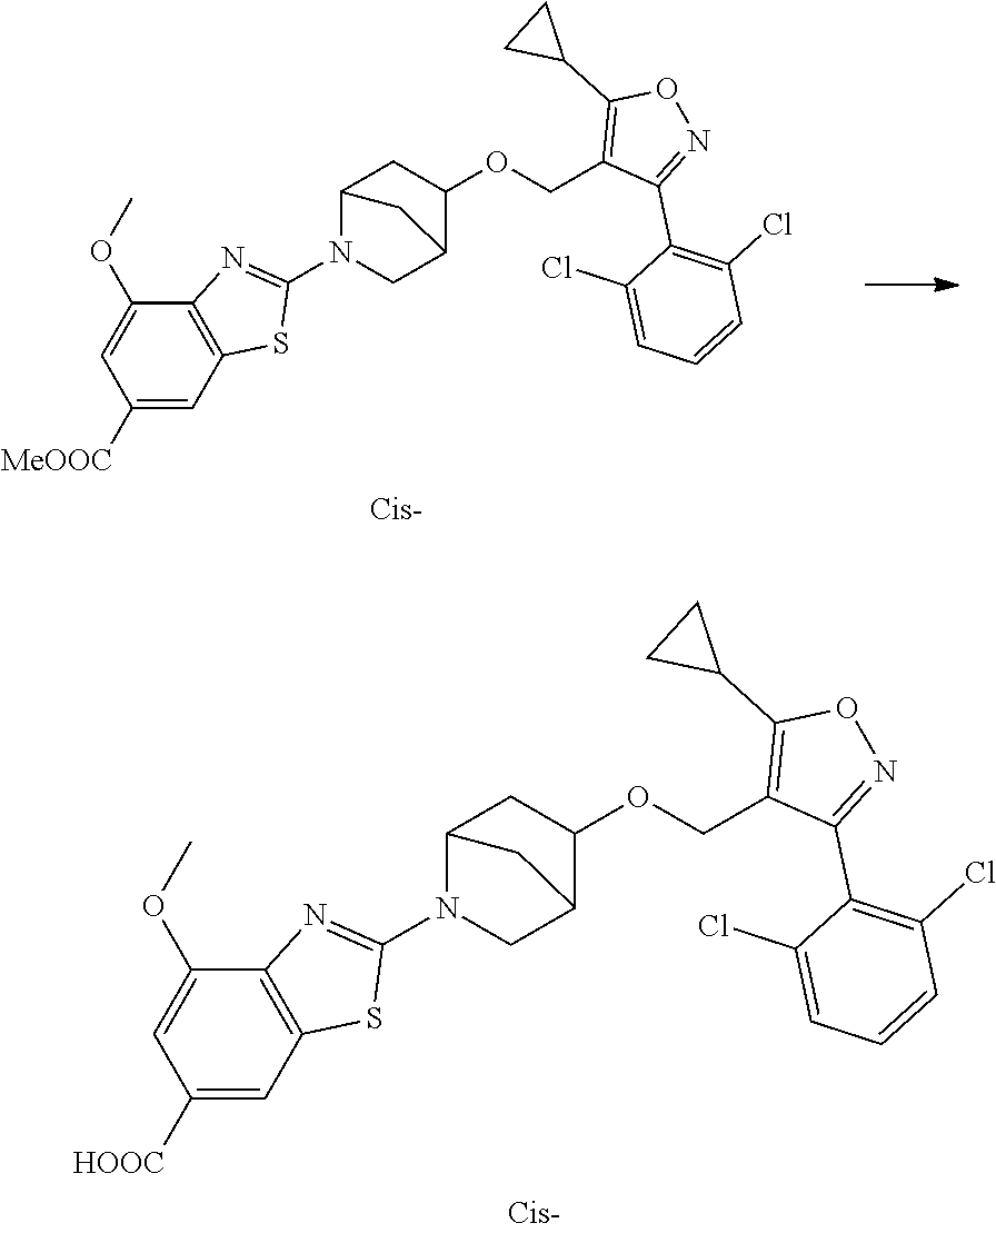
C1([HOOC])=CC2=C(C(OC)=C1)N=C(N1CC3C(OCC4=C(C5CC5)ON=C4C4=C(Cl)C=CC=C4Cl)CC1C3)S2.C1([MeOOC])=CC2=C(C(OC)=C1)N=C(N1CC3C(OCC4=C(C5CC5)ON=C4C4=C(Cl)C=CC=C4Cl)CC1C3)S2
